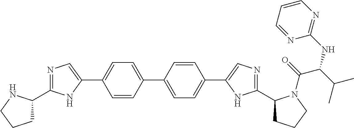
C1=CC(C2=CC=C(C3=CN=C(C4CCCN4)N3)C=C2)=CC=C1C1=CN=C(C2CCCN2C(=O)C(C(C)C)NC2=NC=CC=N2)N1
